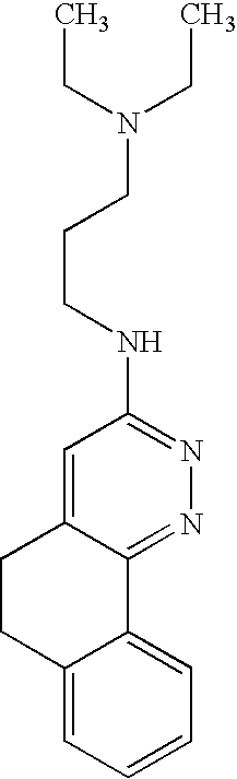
C(NC1=NN=C2C(=C1)CCC1=CC=CC=C21)CCN(CC)CC
